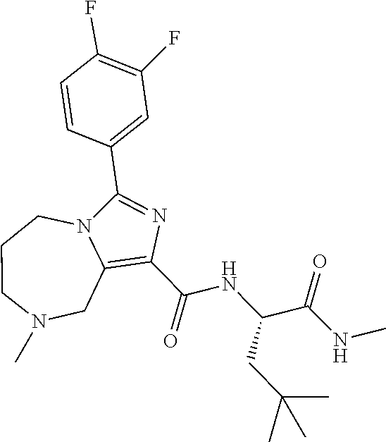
C1(C(NC(CC(C)(C)C)C(=O)NC)=O)=C2CN(C)CCCN2C(C2=CC(F)=C(F)C=C2)=N1
